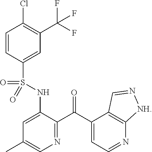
C1=CC(S(=O)(NC2=CC(C)=CN=C2C(C2=CC=NC3=C2C=N[NH]3)=O)=O)=CC(C(F)(F)F)=C1Cl
